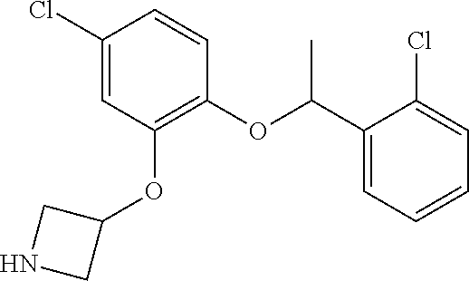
C(OC1=C(OC2CNC2)C=C(Cl)C=C1)(C1=CC=CC=C1Cl)C
